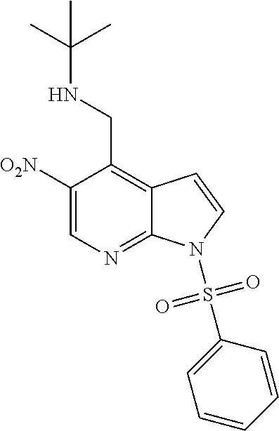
C1([O2N])=CN=C2C(=C1CNC(C)(C)C)C=CN2S(C1=CC=CC=C1)(=O)=O
